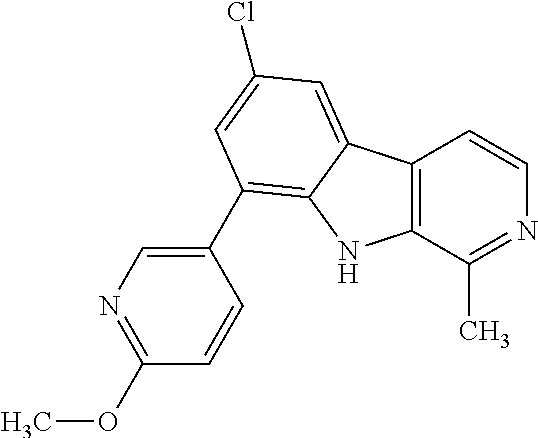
C12=C(C(C)=NC=C1)NC1=C(C3=CN=C(OC)C=C3)C=C(Cl)C=C21
